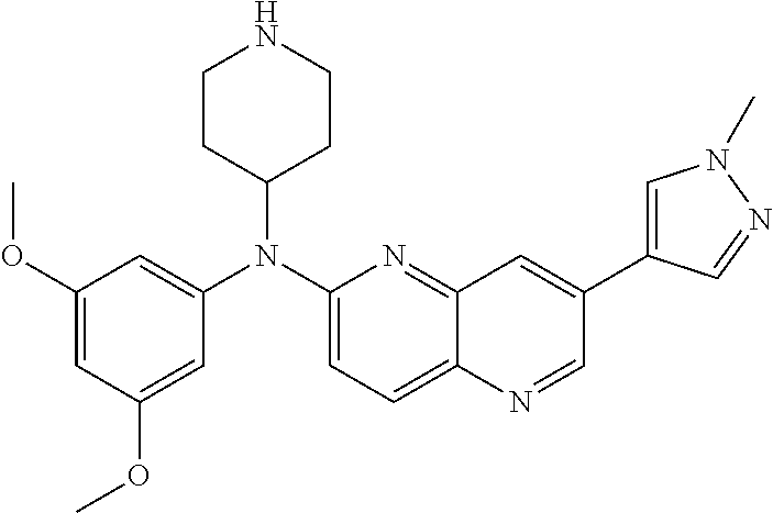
C1=C(OC)C=C(OC)C=C1N(C1=CC=C2C(=N1)C=C(C1=CN(C)N=C1)C=N2)C1CCNCC1
